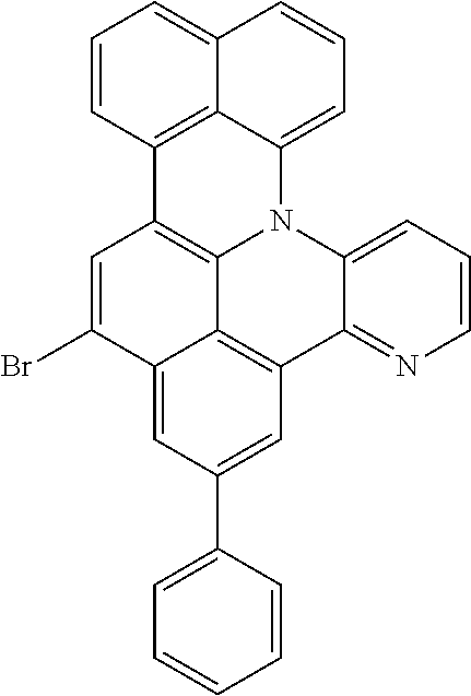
C1=C(Br)C2=CC(C3=CC=CC=C3)=CC3=C2C2=C1C1=C4C(=CC=CC4=CC=C1)N2C1=CC=CN=C31
